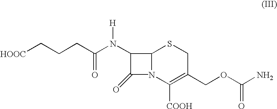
C12N(C([COOH])=C(COC(N)=O)CS1)C(=O)C2N(C(CCC[HOOC])=O)[H]
